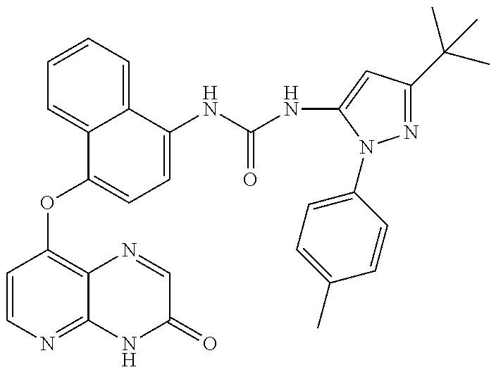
C1=CN=C2C(=C1OC1=CC=C(NC(=O)NC3=CC(C(C)(C)C)=NN3C3=CC=C(C)C=C3)C3=CC=CC=C13)N=CC(=O)N2
